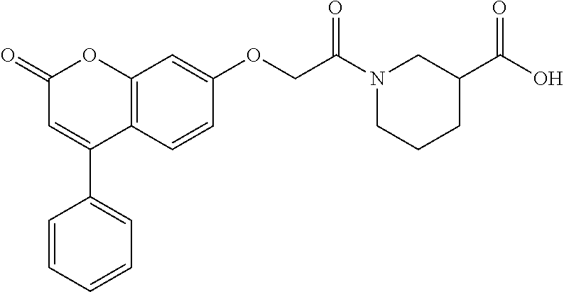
C12=C(C=CC(OCC(N3CCCC(C(O)=O)C3)=O)=C1)C(C1=CC=CC=C1)=CC(=O)O2
